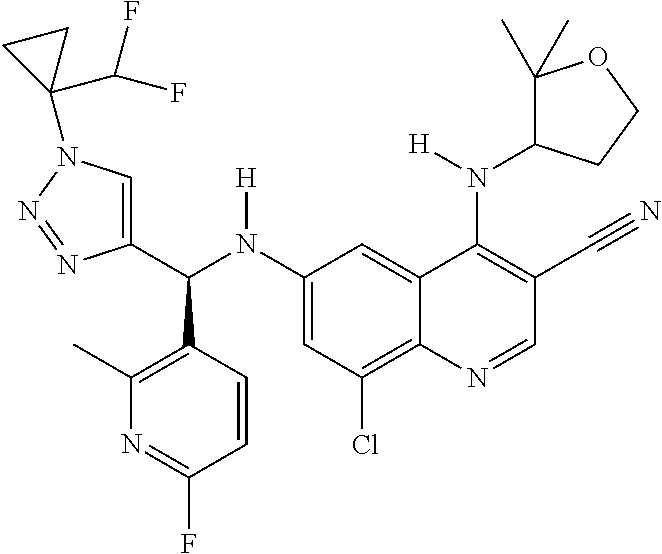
C1(N(C(C2=CN(C3(C(F)F)CC3)N=N2)C2=C(C)N=C(F)C=C2)[H])=CC(Cl)=C2C(=C1)C(N([H])C1C(C)(C)OCC1)=C(C#N)C=N2
